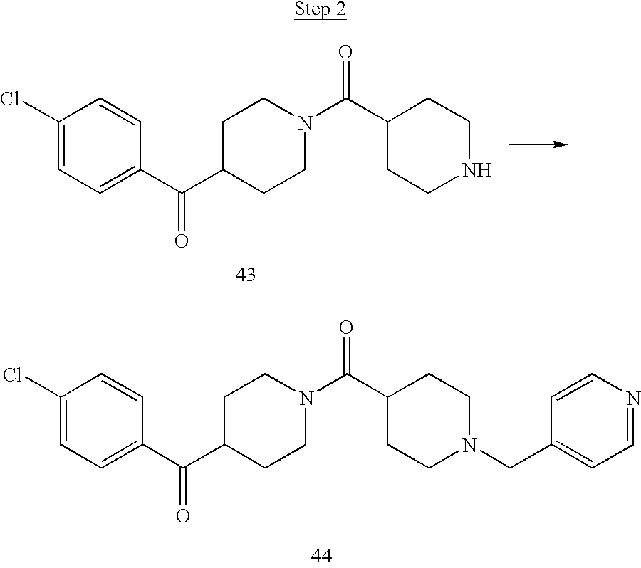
C1(Cl)=CC=C(C(C2CCN(C(=O)C3CCNCC3)CC2)=O)C=C1.C1(Cl)=CC=C(C(C2CCN(C(=O)C3CCN(CC4=CC=NC=C4)CC3)CC2)=O)C=C1
